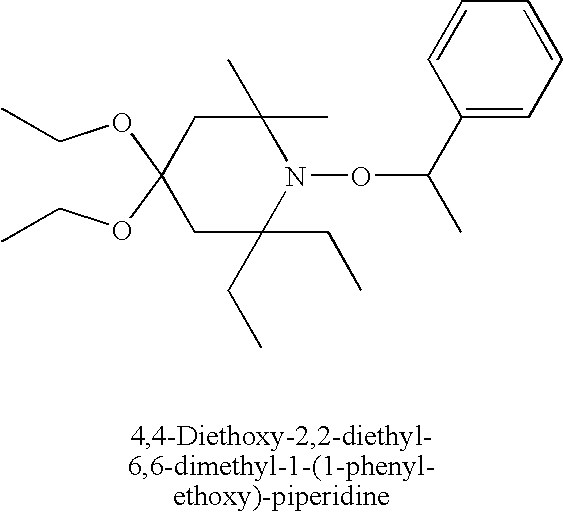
C(OC1(OCC)CC(C)(C)N(OC(C)C2=CC=CC=C2)C(CC)(CC)C1)C
